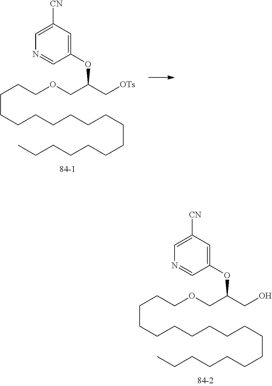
C(CCCCCCCCCCCCC)CCCCOCC(OC1=CC([CN])=CN=C1)CO.C(CCCCCCCCCCCCC)CCCCOCC(OC1=CC([CN])=CN=C1)C[OTs]
